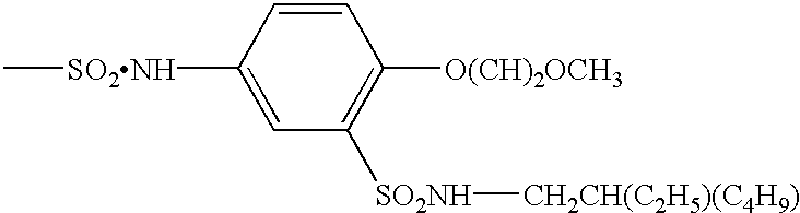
C[SO2NH]C1=CC([SO2NH][CH2CH(C2H5)(C4H9)])=C([O(CH)2OCH3])C=C1
